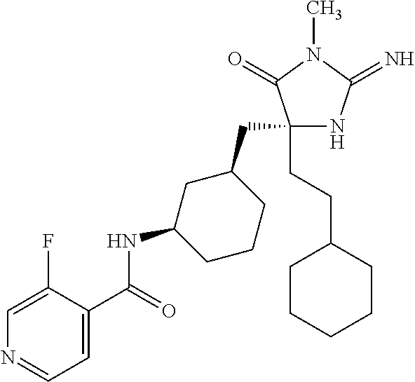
C1(CC2CC(NC(=O)C3=CC=NC=C3F)CCC2)(CCC2CCCCC2)NC(=N)N(C)C1=O
